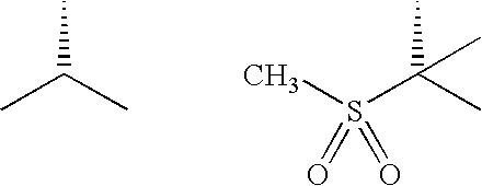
CC(C)C.CC(C)(S(=O)(C)=O)C
